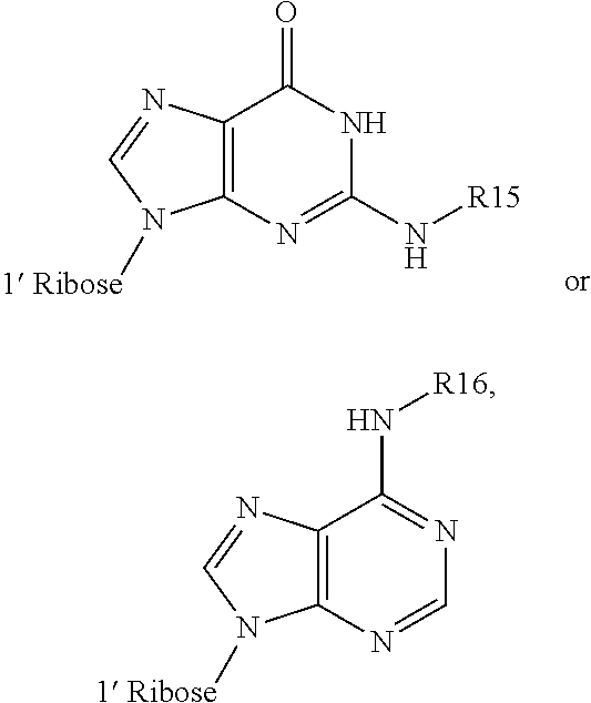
C12=C(N=C(N[R15])NC1=O)N([1 Ribose])C=N2.C12=C(N=CN=C1N[R16])N([1 Ribose])C=N2
